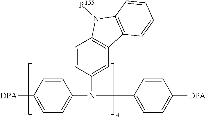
C1=CC(N(C2=CC=C([DPA])C=C2)C2=CC3=C(C=C2)N([R155])C2=C3C=CC=C2)=CC=C1[DPA]
